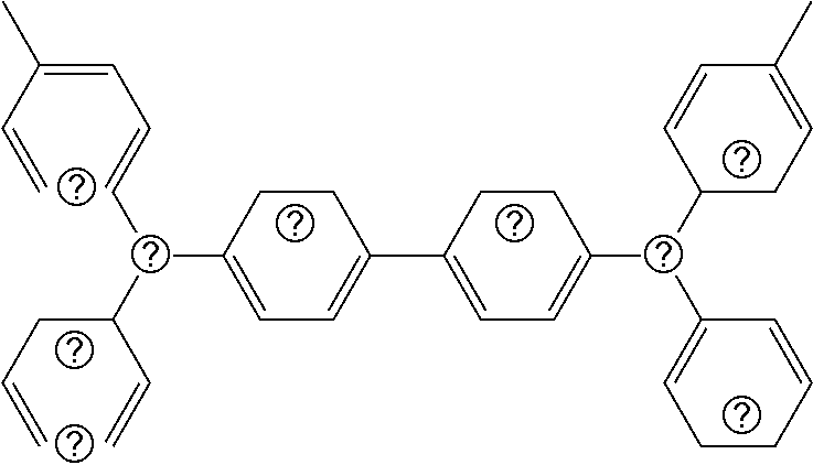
C(=C(C=C)C)C=CC(C(CC=C)C=C)C1=CC=C(C2=CC=C(C(C3CC=C(C)C=C3)C3=CCCC=C3)CC2)CC1
